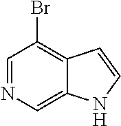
C1=NC=C2C(=C1Br)C=CN2
